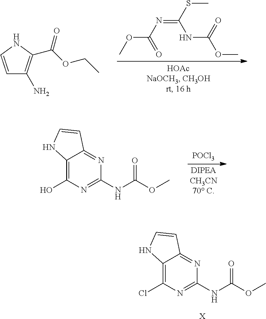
COC(N=C(SC)NC(OC)=O)=O.C1=CNC(C(OCC)=O)=C1N.C12=C(Cl)N=C(NC(OC)=O)N=C1C=CN2.[X].[POCl3].[DIPEACH3CN70 C].C12=C(O)N=C(NC(OC)=O)N=C1C=CN2
